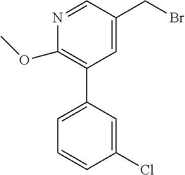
C1(OC)=C(C2=CC=CC(Cl)=C2)C=C(CBr)C=N1
